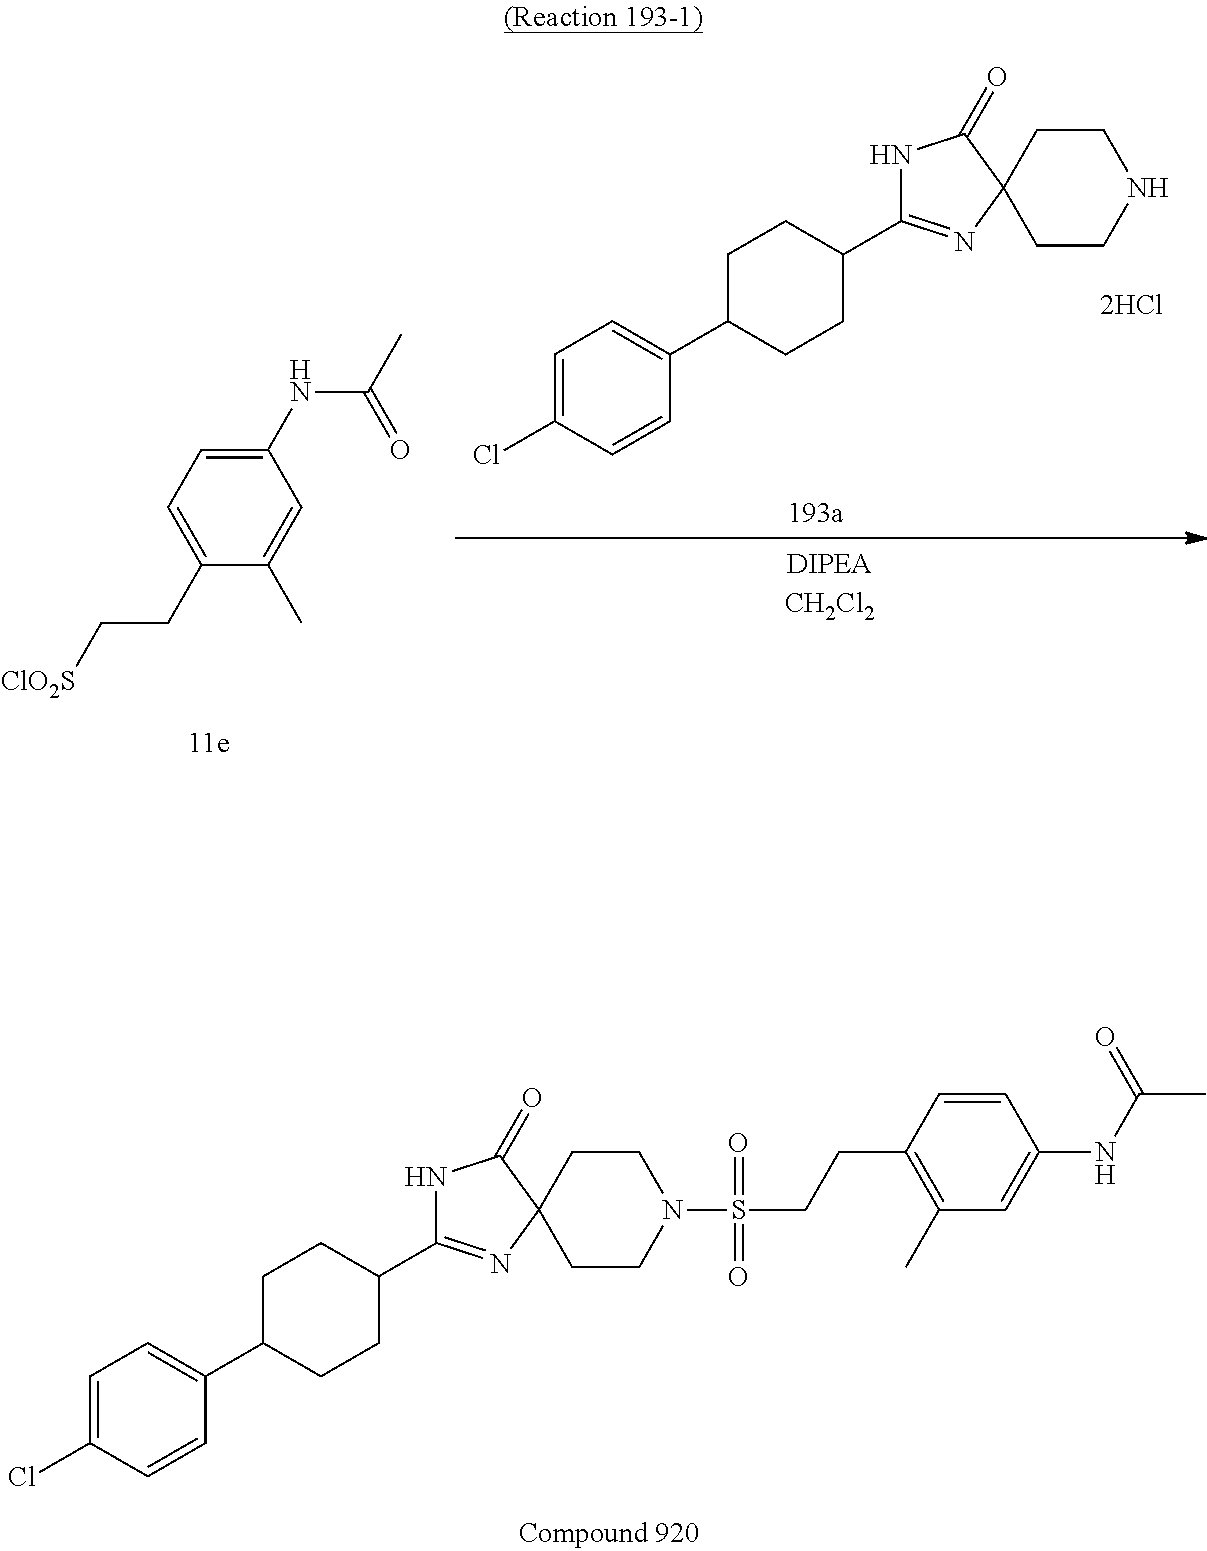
C12(CCN(S(=O)(CCC3=C(C)C=C(NC(C)=O)C=C3)=O)CC1)C(=O)NC(C1CCC(C3=CC=C(Cl)C=C3)CC1)=N2.C1=C(CC[ClO2S])C(C)=CC(NC(C)=O)=C1.C12(CCNCC1)C(=O)NC(C1CCC(C3=CC=C(Cl)C=C3)CC1)=N2
